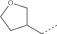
C1(CC)COCC1
